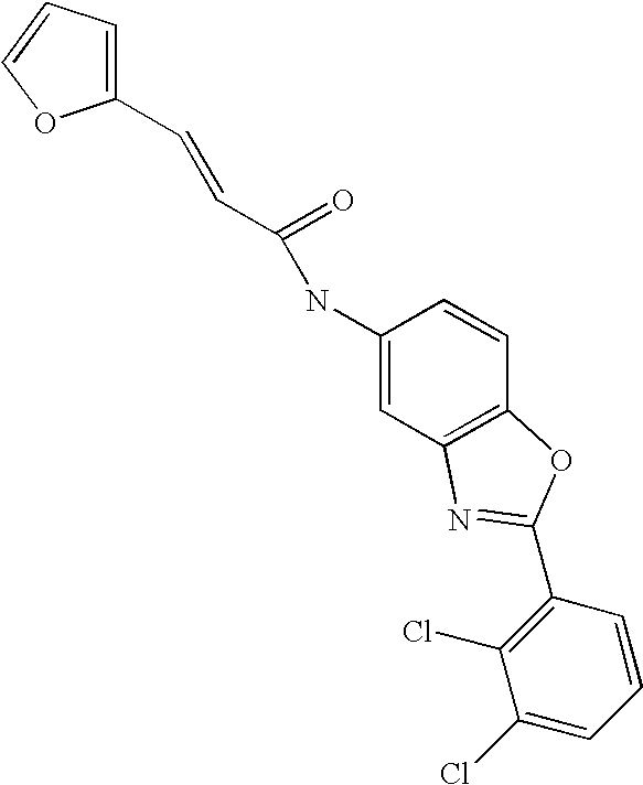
C1(C=CC(=O)NC2=CC3=C(C=C2)OC(C2=C(Cl)C(Cl)=CC=C2)=N3)=CC=CO1
